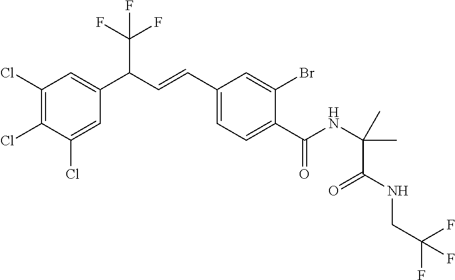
C1(Cl)=C(Cl)C(Cl)=CC(C(C=CC2=CC=C(C(NC(C)(C(NCC(F)(F)F)=O)C)=O)C(Br)=C2)C(F)(F)F)=C1
